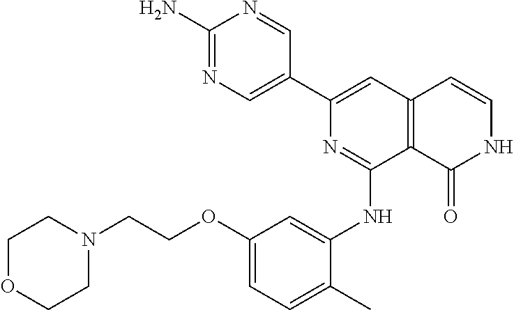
C1=C(C)C(NC2=NC(C3=CN=C(N)N=C3)=CC3=C2C(=O)NC=C3)=CC(OCCN2CCOCC2)=C1
